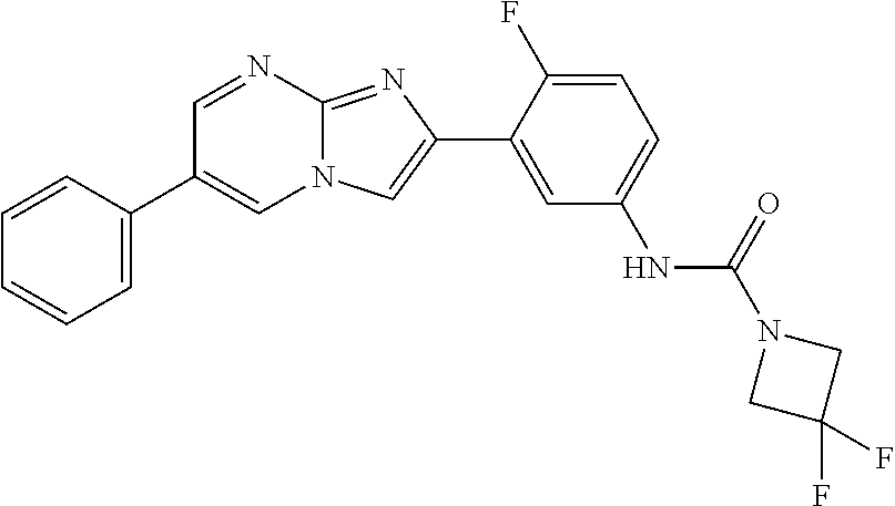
C1=NC2=NC(C3=CC(NC(=O)N4CC(F)(F)C4)=CC=C3F)=CN2C=C1C1=CC=CC=C1
